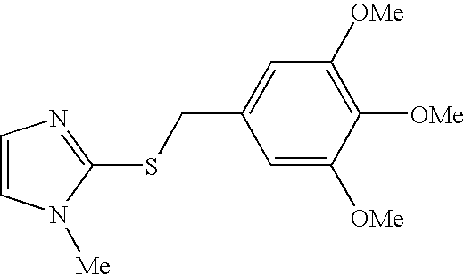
C1=CN([Me])C(SCC2=CC([OMe])=C([OMe])C([OMe])=C2)=N1
